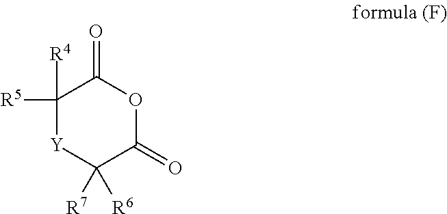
C1([R5])([R4])[Y]C([R7])([R6])C(=O)OC1=O
